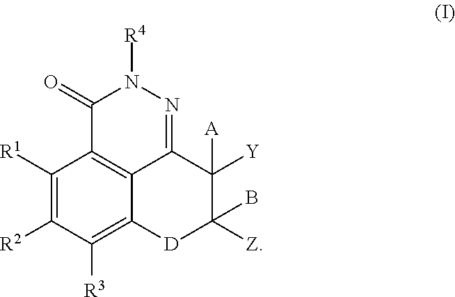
C1([R1])=C([R2])C([R3])=C2C3=C1C(=O)N([R4])N=C3C([Y])([A])C([Z])(B)[D]2
